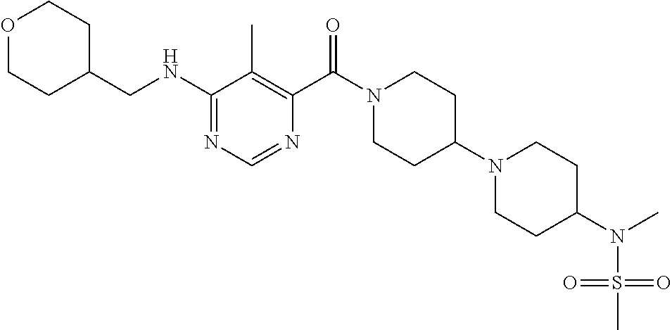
C1(NCC2CCOCC2)=NC=NC(C(N2CCC(N3CCC(N(S(=O)(=O)C)C)CC3)CC2)=O)=C1C
